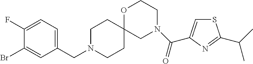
C1N(CC2=CC=C(F)C(Br)=C2)CCC2(C1)CN(C(=O)C1=CSC(C(C)C)=N1)CCO2
